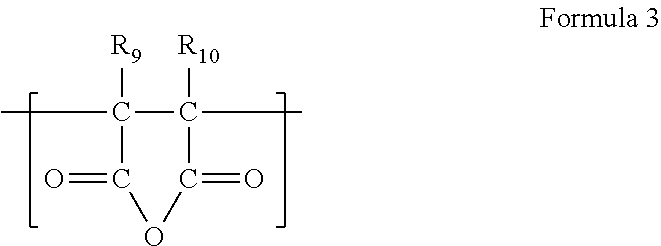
CC1([R9])C(=O)OC(=O)C1([R10])C
